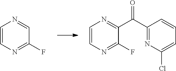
C1=CN=C(F)C=N1.C1=CN=C(F)C(C(C2=NC(Cl)=CC=C2)=O)=N1
